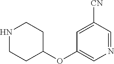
N1CCC(OC2=CN=CC([CN])=C2)CC1
